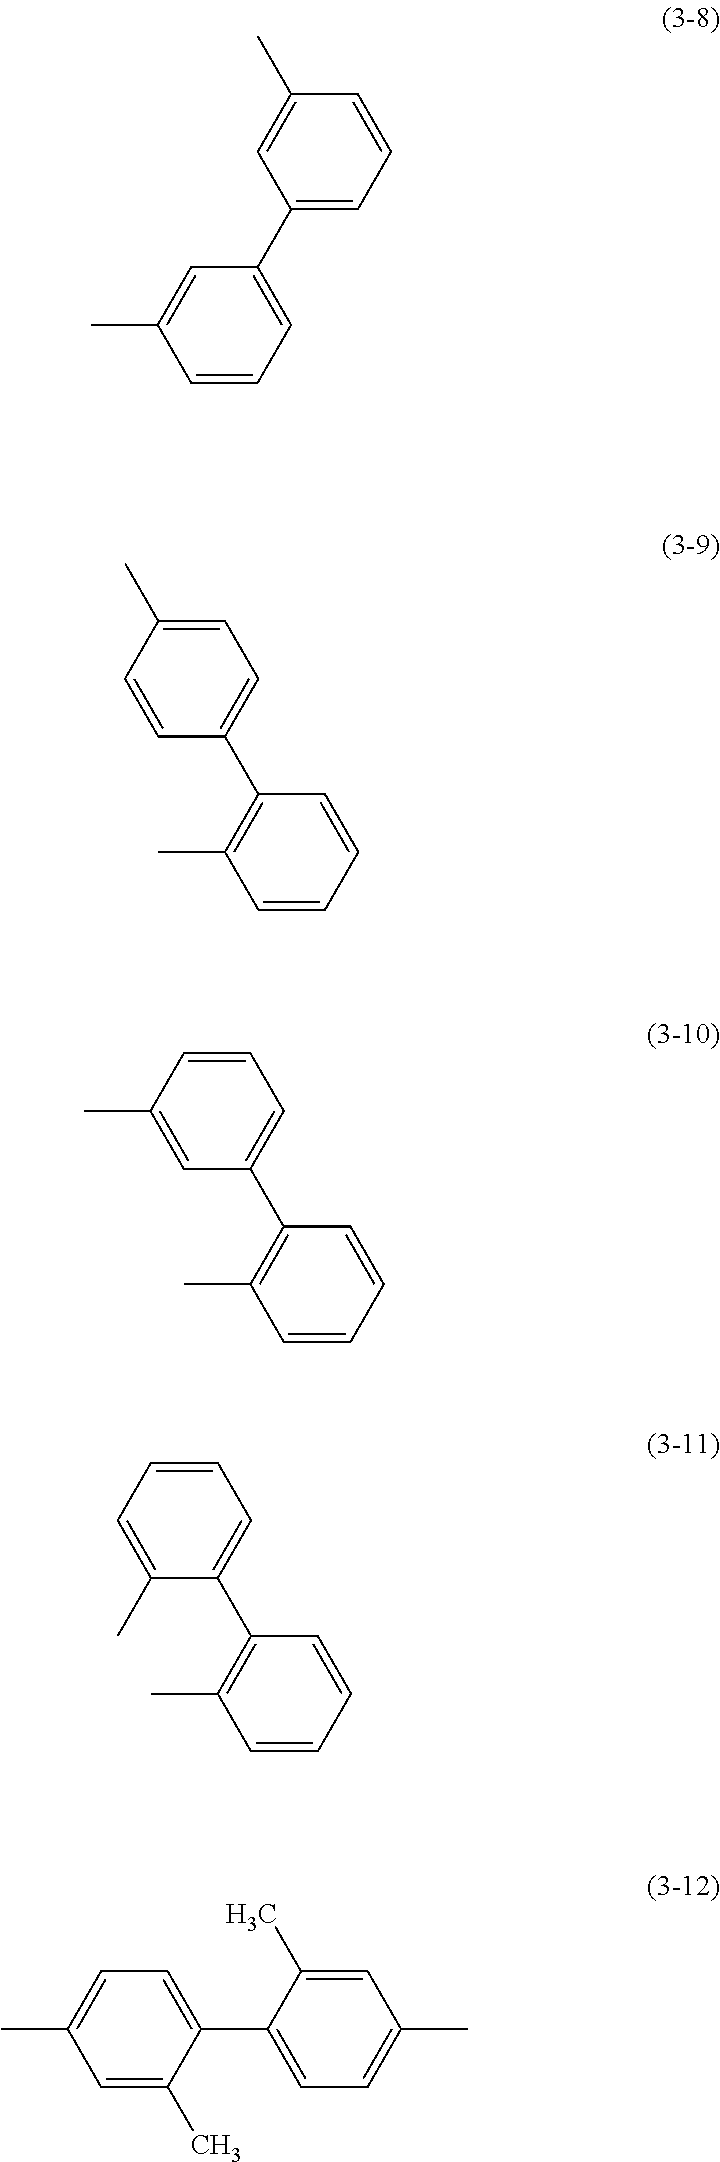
C1=CC=C(C2=CC=CC(C)=C2)C=C1C.C1=CC(C)=C(C2=CC=C(C)C=C2)C=C1.C1=CC(C)=C(C2=CC=CC(C)=C2)C=C1.C1=CC(C)=C(C2=CC=CC=C2C)C=C1.C1(C)=CC(C)=CC=C1C1=CC=C(C)C=C1C
